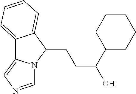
C12=CC=CC=C1C(CCC(C1CCCCC1)O)N1C2=CN=C1
